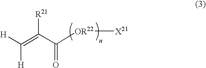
[H]C(=C(C([OR22][X21])=O)[R21])[H]
